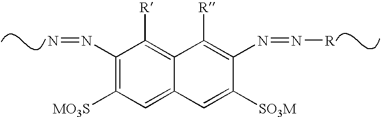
C1(N=N)=C([MO3S])C=C2C(=C1[R])C([R])=C(N=N[R])C([SO3M])=C2
